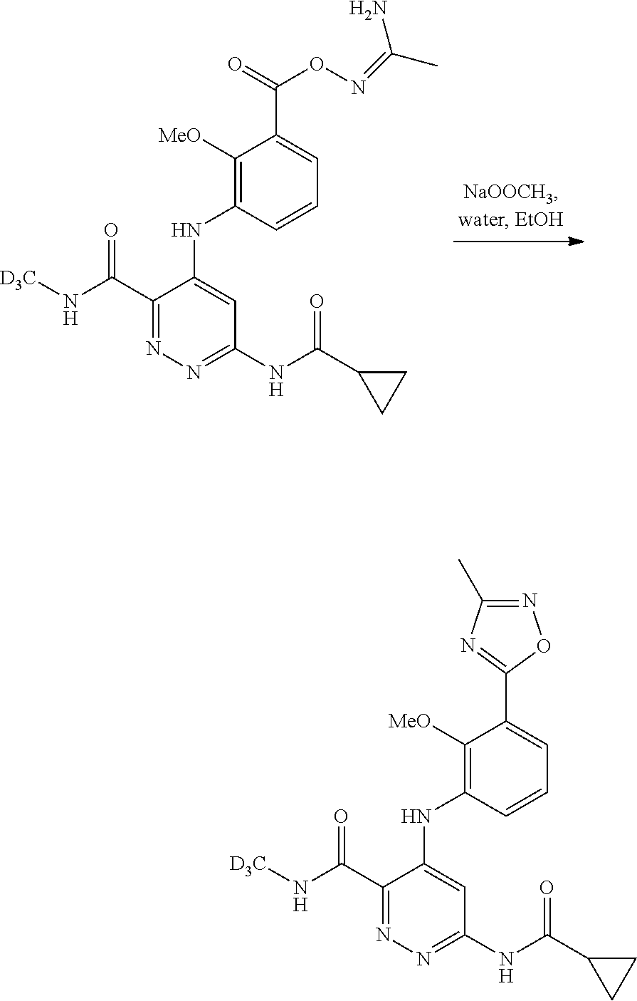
[D3C]NC(C1=NN=C(NC(C2CC2)=O)C=C1NC1=C([MeO])C(C(=O)ON=C(C)N)=CC=C1)=O.[D3C]NC(C1=NN=C(NC(C2CC2)=O)C=C1NC1=C([MeO])C(C2=NC(C)=NO2)=CC=C1)=O
